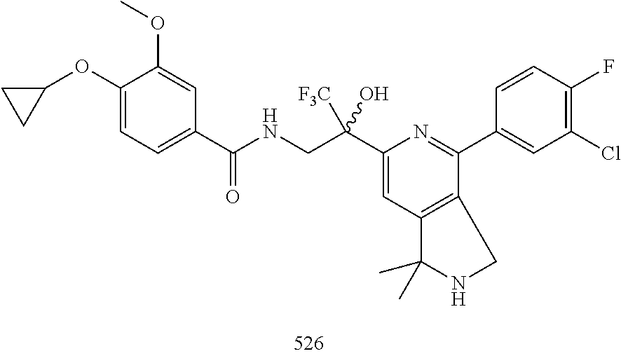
C1(C([F3C])(O)CNC(=O)C2=CC=C(OC3CC3)C(OC)=C2)=CC2=C(C(C3=CC(Cl)=C(F)C=C3)=N1)CNC2(C)C
